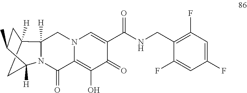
C12([H])CC([H])(N3C(=O)C4=C(O)C(=O)C(C(NCC5=C(F)C=C(F)C=C5F)=O)=CN4CC13[H])C(C)C2
